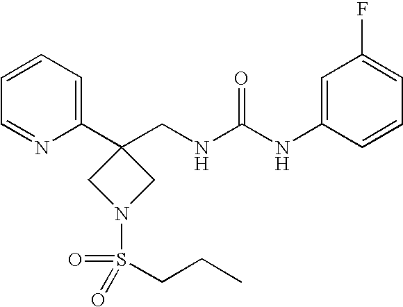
C1(C2(CNC(NC3=CC(F)=CC=C3)=O)CN(S(CCC)(=O)=O)C2)=CC=CC=N1
